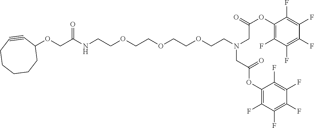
C1(OCC(NCCOCCOCCOCCN(CC(OC2=C(F)C(F)=C(F)C(F)=C2F)=O)CC(OC2=C(F)C(F)=C(F)C(F)=C2F)=O)=O)C#CCCCCC1
